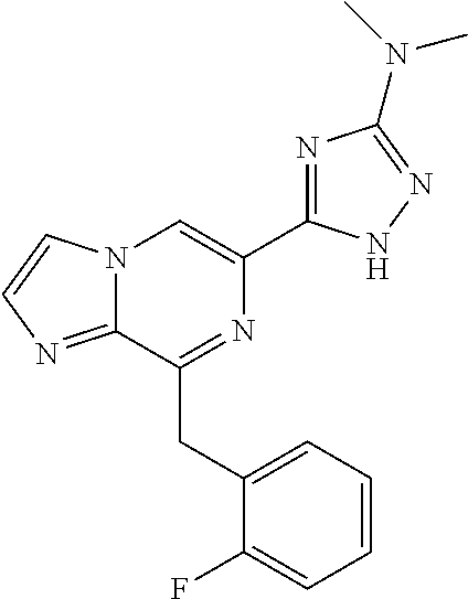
N12C(=NC=C1)C(CC1=CC=CC=C1F)=NC(C1=NC(N(C)C)=NN1)=C2
